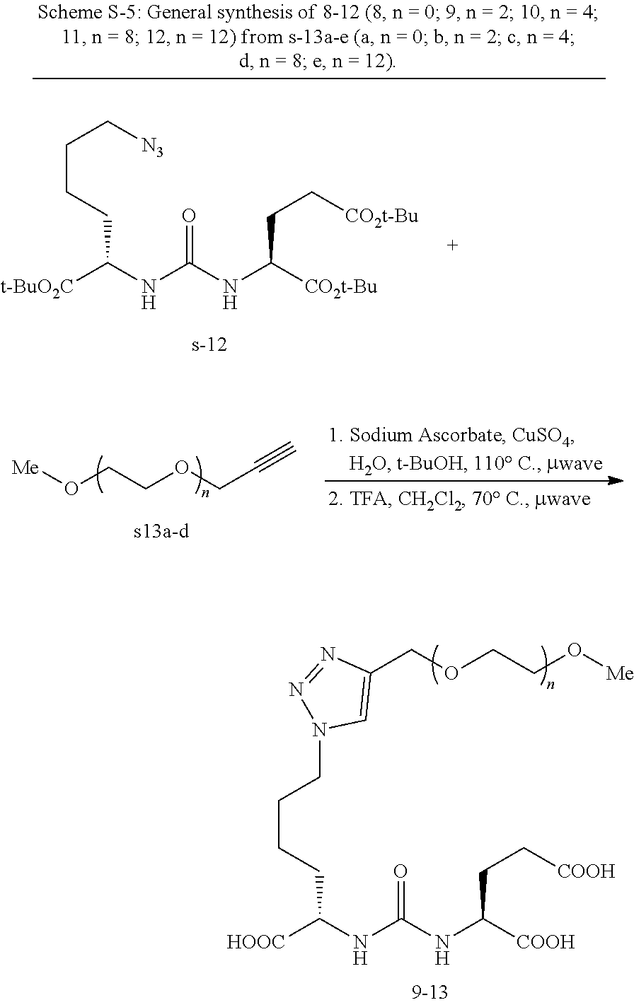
C(CCCC(NC(NC([COOH])CC[COOH])=O)[HOOC])N1N=NC(COCCO[Me])=C1.[Me]OCCOCC#C.C(CCCC(NC(NC([CO2t-Bu])CC[CO2t-Bu])=O)[t-BuO2C])[N3]
